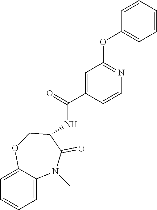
C1=C2C(=CC=C1)N(C)C(=O)C(NC(=O)C1=CC(OC3=CC=CC=C3)=NC=C1)CO2
